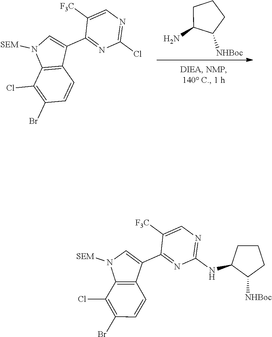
C1(Cl)=C(Br)C=CC2=C1N([SEM])C=C2C1=NC(Cl)=NC=C1[F3C].NC1CCCC1[NHBoc].C1(Cl)=C(Br)C=CC2=C1N([SEM])C=C2C1=NC(NC2CCCC2[NHBoc])=NC=C1[F3C]
